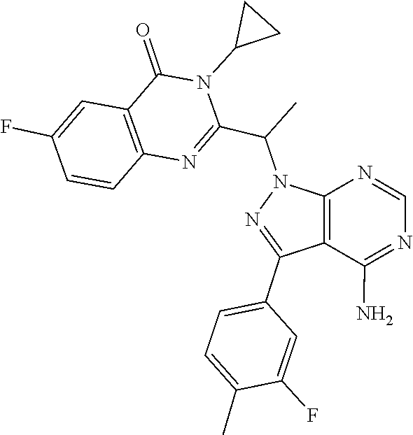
C1=NC2=C(C(C3=CC=C(C)C(F)=C3)=NN2C(C2=NC3=C(C=C(F)C=C3)C(=O)N2C2CC2)C)C(N)=N1
